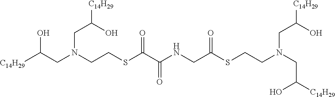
C(CN(CC(O)[C14H29])CCSC(=O)CNC(C(=O)SCCN(CC(O)[C14H29])CC(O)[C14H29])=O)(O)[C14H29]
